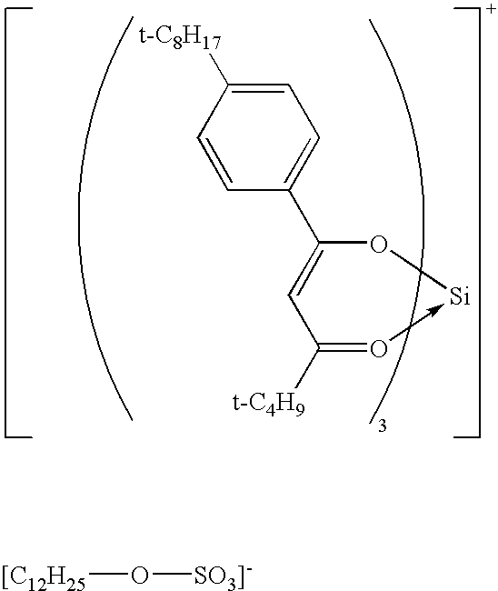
C1=CC([t-C8H17])=CC=C1C1=CC([t-C4H9])=O->[Si]O1.[[C12H25]O[SO3]-]
